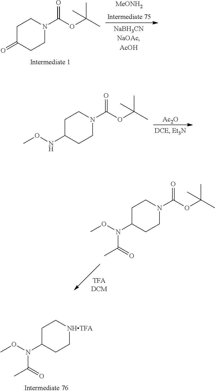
C1C(N(OC)C(=O)C)CCN(C(OC(C)(C)C)=O)C1.C1C(N(OC)C(=O)C)CC[NHTFA]C1.C1C(=O)CCN(C(OC(C)(C)C)=O)C1.[MeONH2].C1C(NOC)CCN(C(OC(C)(C)C)=O)C1.[Ac2O]
